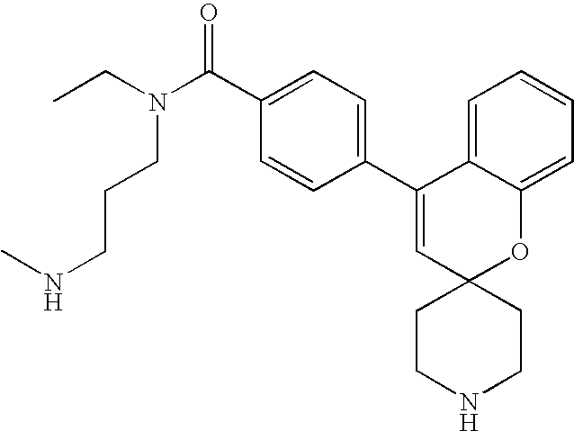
CCN(C(C1=CC=C(C2=CC3(OC4=CC=CC=C24)CCNCC3)C=C1)=O)CCCNC
